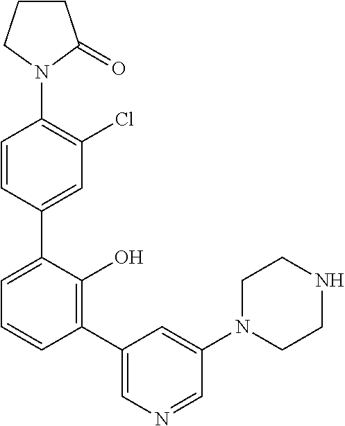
C1(N2C(=O)CCC2)=C(Cl)C=C(C2=CC=CC(C3=CN=CC(N4CCNCC4)=C3)=C2O)C=C1
